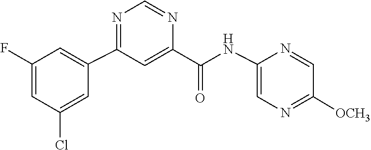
C1=NC(NC(C2=CC(C3=CC(F)=CC(Cl)=C3)=NC=N2)=O)=CN=C1[OCH3]
